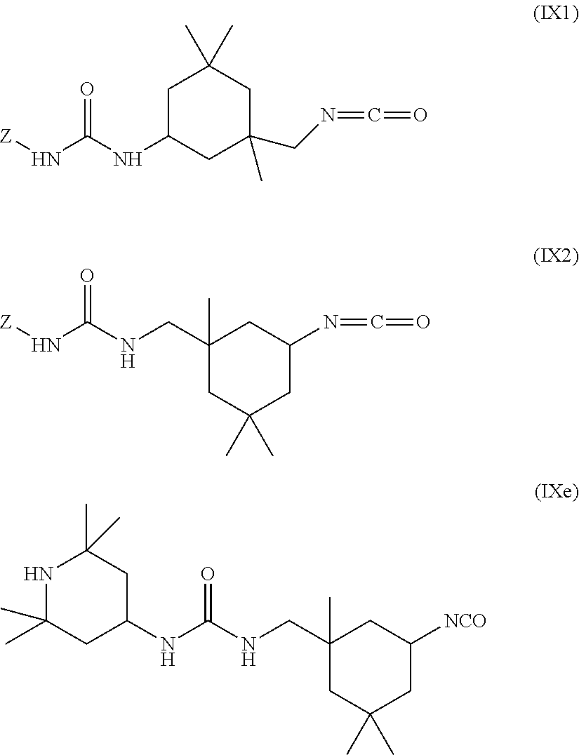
C1C(NC(N[Z])=O)CC(CN=C=O)(C)CC1(C)C.C1(C)(CNC(N[Z])=O)CC(C)(C)CC(N=C=O)C1.N1C(C)(C)CC(NC(NCC2(C)CC(C)(C)CC([NCO])C2)=O)CC1(C)C
